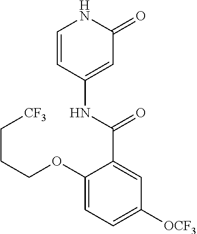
C1=CC(NC(=O)C2=CC([OCF3])=CC=C2OCCC[CF3])=CC(=O)N1
